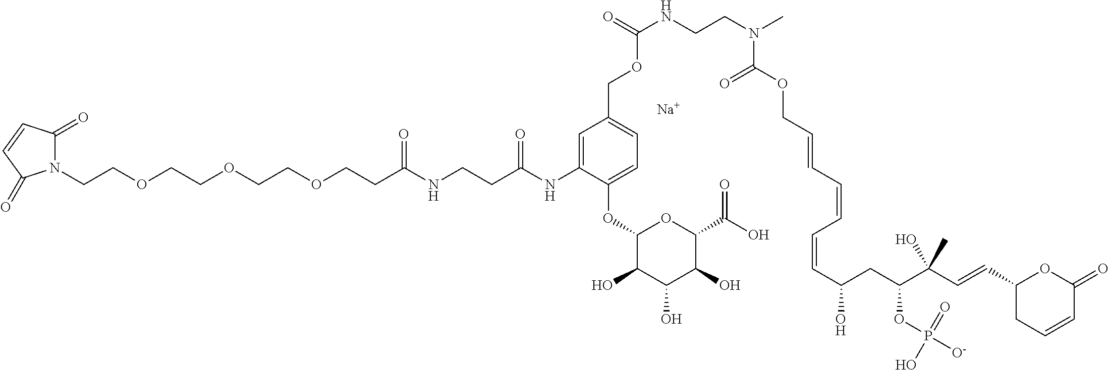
N1(CCOCCOCCOCCC(NCCC(NC2=CC(COC(NCCN(C)C(OCC=CC=CC=CC(O)CC(C(C=CC3CC=CC(=O)O3)(C)O)OP([O-])(=O)O)=O)=O)=CC=C2OC2C(O)C(O)C(O)C(C(O)=O)O2)=O)=O)C(=O)C=CC1=O.[Na]
